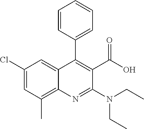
C1(Cl)=CC(C)=C2C(=C1)C(C1=CC=CC=C1)=C(C(=O)O)C(N(CC)CC)=N2
